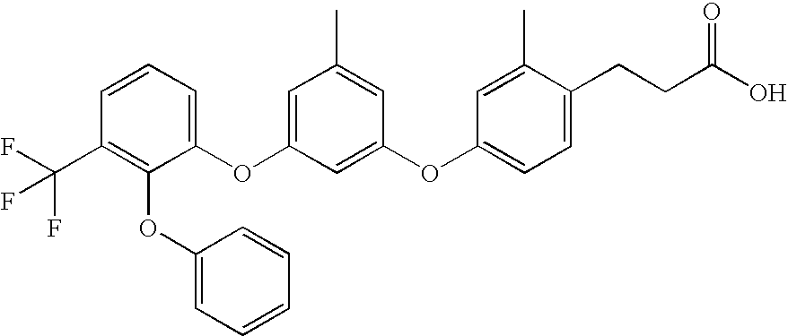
C1=CC(C(F)(F)F)=C(OC2=CC=CC=C2)C(OC2=CC(C)=CC(OC3=CC=C(CCC(O)=O)C(C)=C3)=C2)=C1
